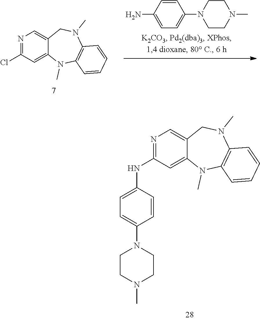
C1=CC(N)=CC=C1N1CCN(C)CC1.N1=C(Cl)C=C2C(=C1)CN(C)C1=C(N2C)C=CC=C1.N1=C(NC2=CC=C(N3CCN(C)CC3)C=C2)C=C2C(=C1)CN(C)C1=C(N2C)C=CC=C1
